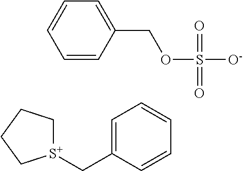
[S+]1(CC2=CC=CC=C2)CCCC1.C1=CC(COS([O-])(=O)=O)=CC=C1
